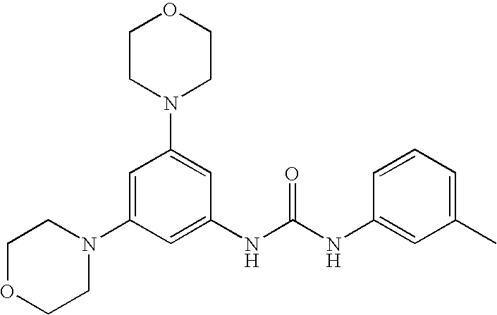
C1=C(N2CCOCC2)C=C(NC(NC2=CC(C)=CC=C2)=O)C=C1N1CCOCC1
